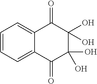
C1=CC=C2C(=C1)C(=O)C(O)(O)C(O)(O)C2=O
